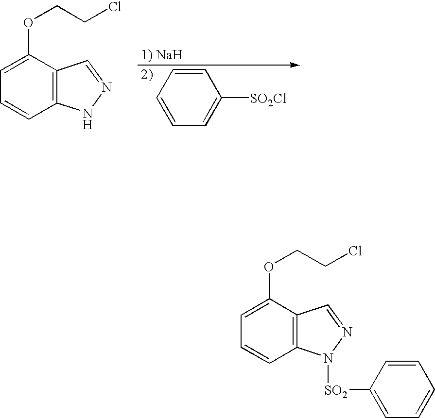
C1=CC=CC=C1[SO2Cl].C12=C(C(OCCCl)=CC=C1)C=NN2.C12=C(C(OCCCl)=CC=C1)C=NN2[SO2]C1=CC=CC=C1
